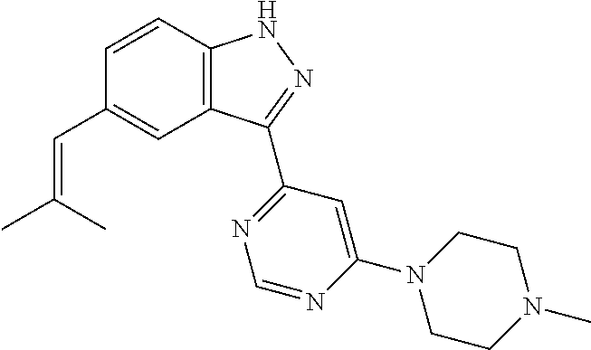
C1=CC2=C(C=C1C=C(C)C)C(C1=NC=NC(N3CCN(C)CC3)=C1)=NN2
